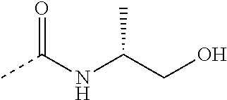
CC(NC(CO)C)=O
